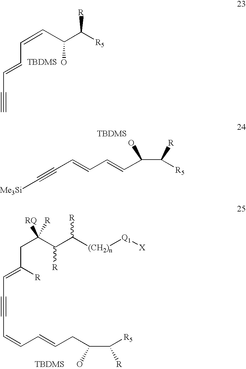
C(=CC(C([R5])[R])O)C=CC#C.C(C=CC=CC(C([R5])[R])O)#C[Me3Si].C(C([R])=CC#CC=CC=CCC(C([R5])[R])O)C(C([R])C([(CH2)n][Q1][X])[R])([RQ])[R]
